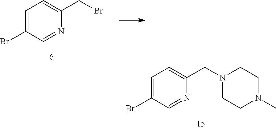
C1=C(Br)C=NC(CN2CCN(C)CC2)=C1.C1=C(Br)C=NC(CBr)=C1
